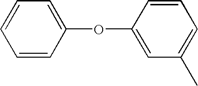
C1=CC(OC2=CC(C)=CC=C2)=CC=C1
